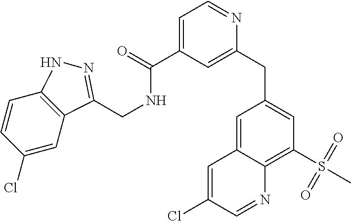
C1=CC(Cl)=CC2=C1NN=C2CNC(C1=CC=NC(CC2=CC(S(C)(=O)=O)=C3C(=C2)C=C(Cl)C=N3)=C1)=O
